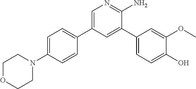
C1OCCN(C2=CC=C(C3=CN=C(N)C(C4=CC=C(O)C(OC)=C4)=C3)C=C2)C1
